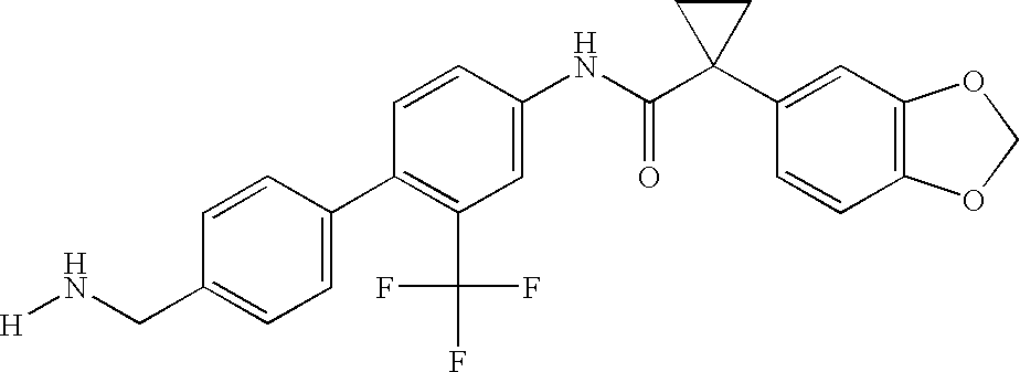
C1(NC(C2(C3=CC4=C(C=C3)OCO4)CC2)=O)=CC(C(F)(F)F)=C(C2=CC=C(CN[H])C=C2)C=C1
